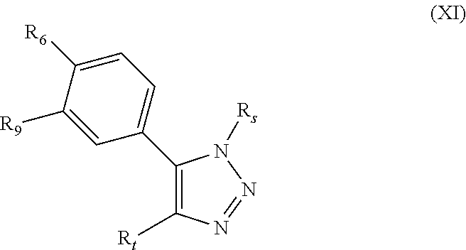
C1(C2=CC=C([R6])C([R9])=C2)=C([Rt])N=NN1[Rs]
